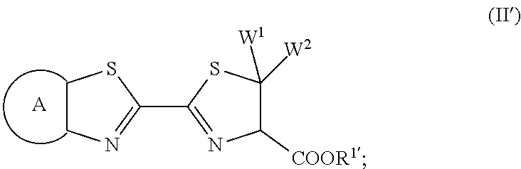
C1CN=C(C2=NC([COOR1])C([W1])([W2])S2)S1.[A]
